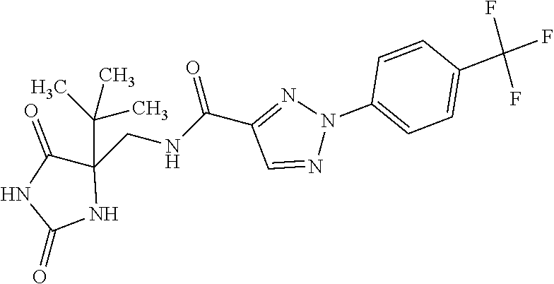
C1(CNC(C2=NN(C3=CC=C(C(F)(F)F)C=C3)N=C2)=O)(C(C)(C)C)C(=O)NC(=O)N1
